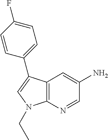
C1=C(C2=CC=C(F)C=C2)C2=C(N1CC)N=CC(N)=C2
